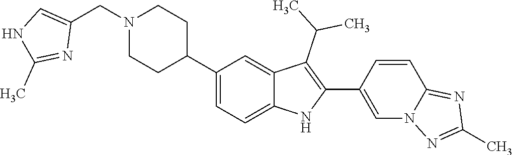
N1(CC2=CNC(C)=N2)CCC(C2=CC=C3C(=C2)C(C(C)C)=C(C2=CN4C(=NC(C)=N4)C=C2)N3)CC1
